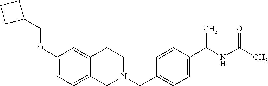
C1(OCC2CCC2)=CC=C2C(=C1)CCN(CC1=CC=C(C(NC(C)=O)C)C=C1)C2
